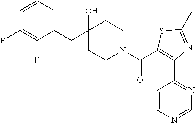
C1(CC2(O)CCN(C(=O)C3=C(C4=NC=NC=C4)N=C(C)S3)CC2)=CC=CC(F)=C1F
